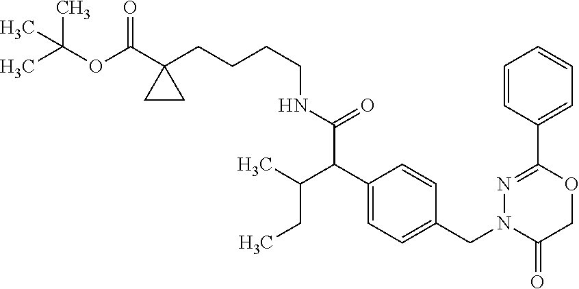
C(OC(=O)C1(CCCCNC(=O)C(C2=CC=C(CN3C(=O)COC(C4=CC=CC=C4)=N3)C=C2)C(CC)C)CC1)(C)(C)C
